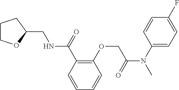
C1(C(NCC2OCCC2)=O)=C(OCC(N(C2=CC=C(F)C=C2)C)=O)C=CC=C1
